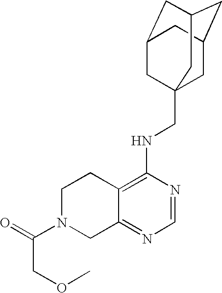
C12=C(NCC34CC5CC(CC(C3)C5)C4)N=CN=C1CN(C(=O)COC)CC2
